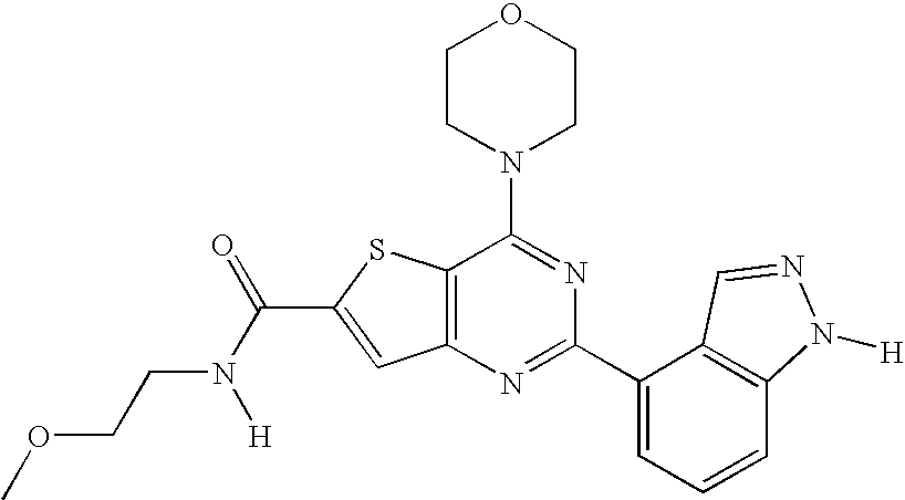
C1CN(C2=NC(C3=CC=CC4=C3C=NN4[H])=NC3=C2SC(C(N([H])CCOC)=O)=C3)CCO1
